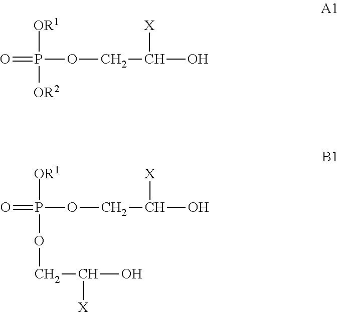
O=P(OCC(O)[X])([OR1])[OR2].O=P(OCC(O)[X])([OR1])OCC(O)[X]
